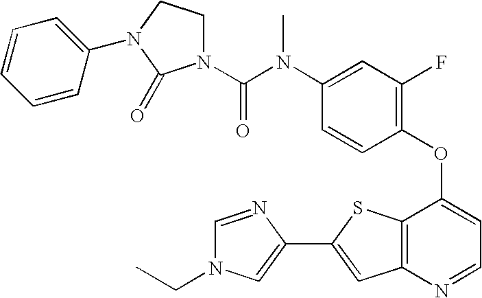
N1(C(N(C2=CC(F)=C(OC3=CC=NC4=C3SC(C3=CN(CC)C=N3)=C4)C=C2)C)=O)CCN(C2=CC=CC=C2)C1=O
